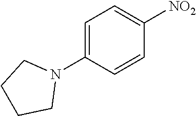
C1=C(N2CCCC2)C=CC([NO2])=C1
